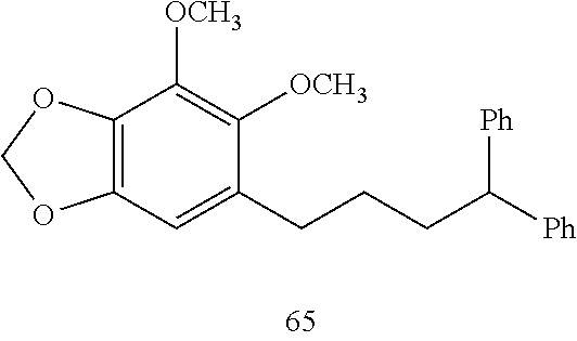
C12=C(OCO1)C([OCH3])=C([OCH3])C(CCCC([Ph])[Ph])=C2
